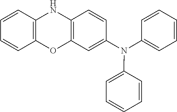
C1=CC2=C(C=C1)OC1=C(N2)C=CC(N(C2=CC=CC=C2)C2=CC=CC=C2)=C1
